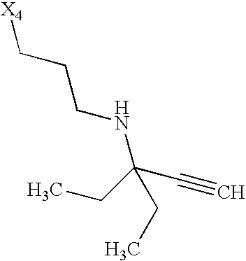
[X4]CCCNC(CC)(C#C)CC
